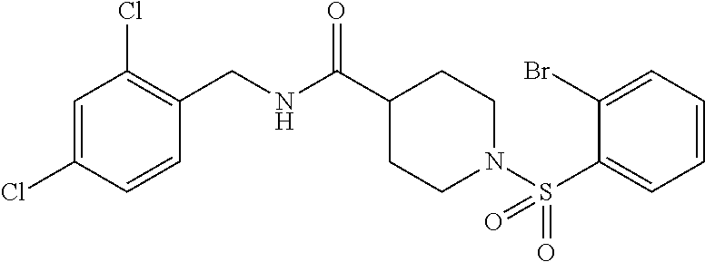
C1=C(Cl)C=CC(CNC(C2CCN(S(C3=CC=CC=C3Br)(=O)=O)CC2)=O)=C1Cl
